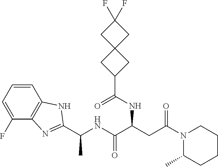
C1=CC2=C(C(F)=C1)N=C(C(NC(C(CC(N1C(C)CCCC1)=O)NC(C1CC3(C1)CC(F)(F)C3)=O)=O)C)N2
